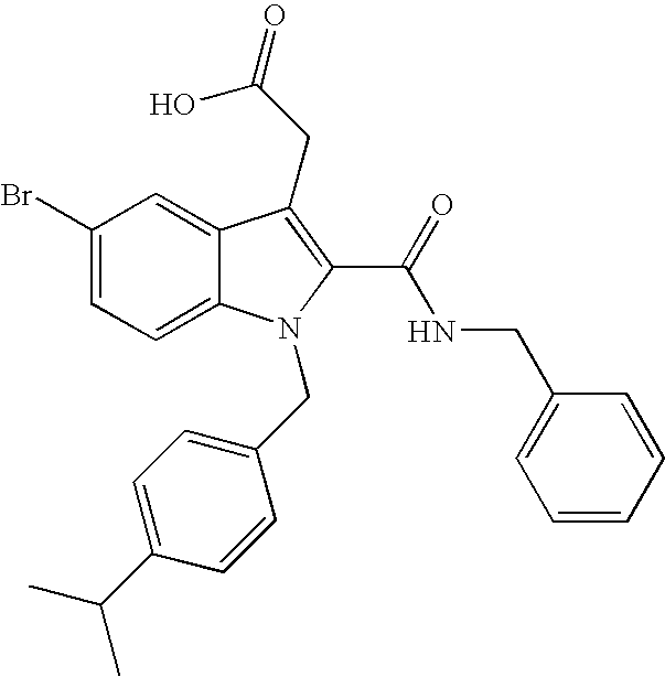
C1(Br)=CC=C2C(=C1)C(CC(=O)O)=C(C(=O)NCC1=CC=CC=C1)N2CC1=CC=C(C(C)C)C=C1
